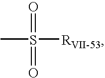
CS(=O)(=O)[RVII-53]
